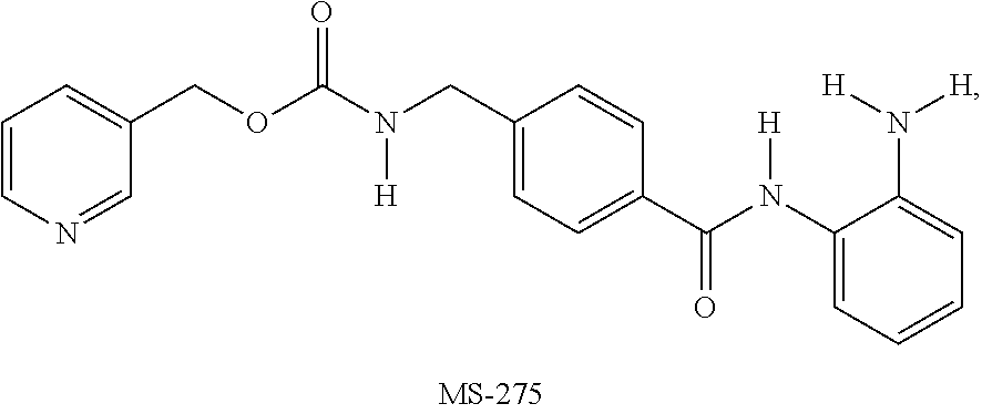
C1=CN=CC(COC(N(CC2=CC=C(C(N(C3=CC=CC=C3N([H])[H])[H])=O)C=C2)[H])=O)=C1
